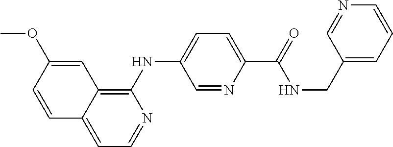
C12=CC=NC(NC3=CC=C(C(=O)NCC4=CC=CN=C4)N=C3)=C1C=C(OC)C=C2
